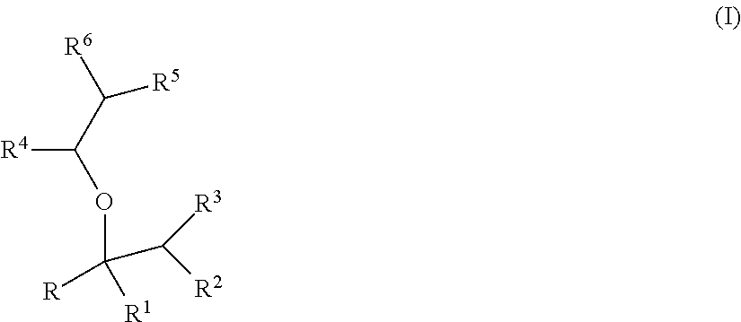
[R4]C(OC([R])(C([R2])[R3])[R1])C([R6])[R5]
